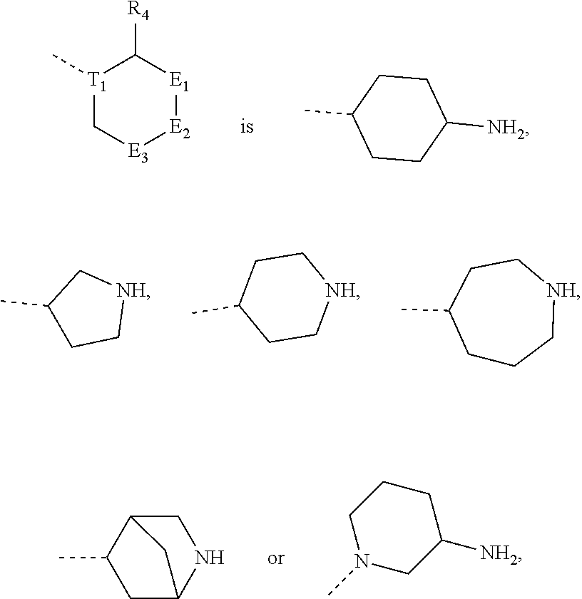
[T1]1(C)C[E3][E2][E1]C1[R4].C1(C)CCC([NH2])CC1.C1(C)CC[NH]C1.C1(C)CC[NH]CC1.C1(C)CCC[NH]CC1.C1C2NCC(C1C)C2.C1N(C)CC([NH2])CC1
